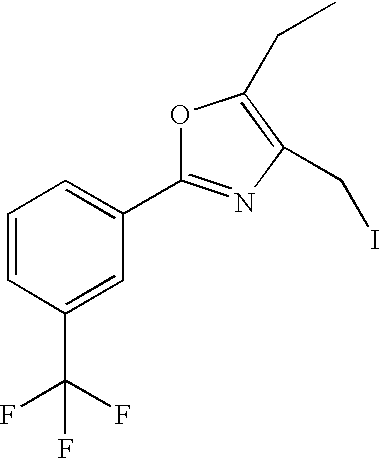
C1=CC(C(F)(F)F)=CC(C2=NC(CI)=C(CC)O2)=C1
